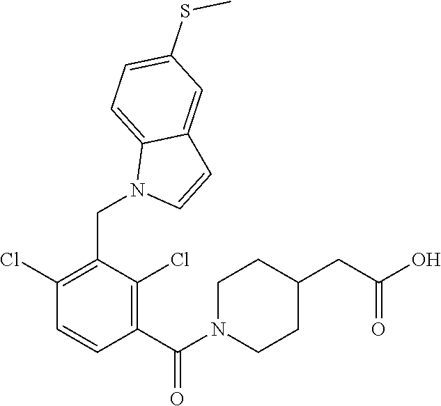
C1(CN2C=CC3=CC(SC)=CC=C23)=C(Cl)C=CC(C(N2CCC(CC(O)=O)CC2)=O)=C1Cl
